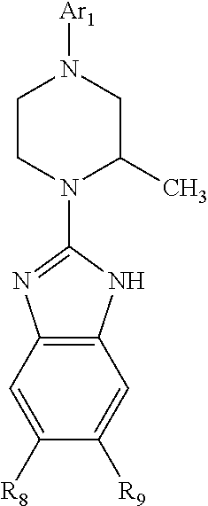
C12=C(C=C([R8])C([R9])=C1)N=C(N1C(C)CN([Ar1])CC1)N2
